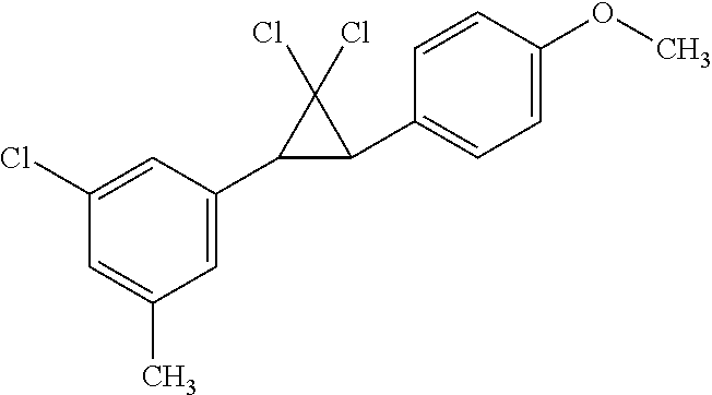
C1(Cl)=CC(C2C(C3=CC=C(OC)C=C3)C2(Cl)Cl)=CC(C)=C1
